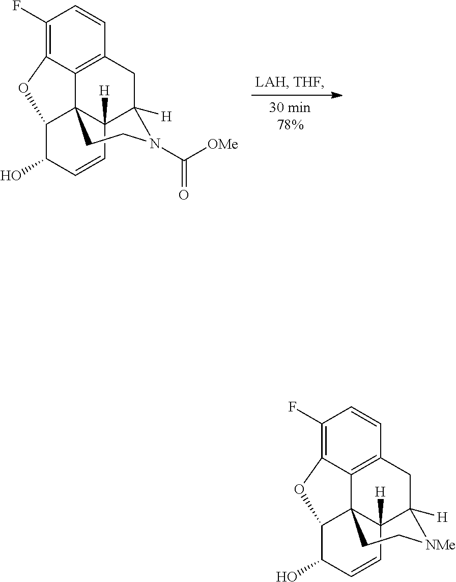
C12([H])C34C5=C(CC1([H])N(C([OMe])=O)CC3)C=CC(F)=C5OC4C(O)C=C2.C12([H])C34C5=C(CC1([H])[NMe]CC3)C=CC(F)=C5OC4C(O)C=C2
